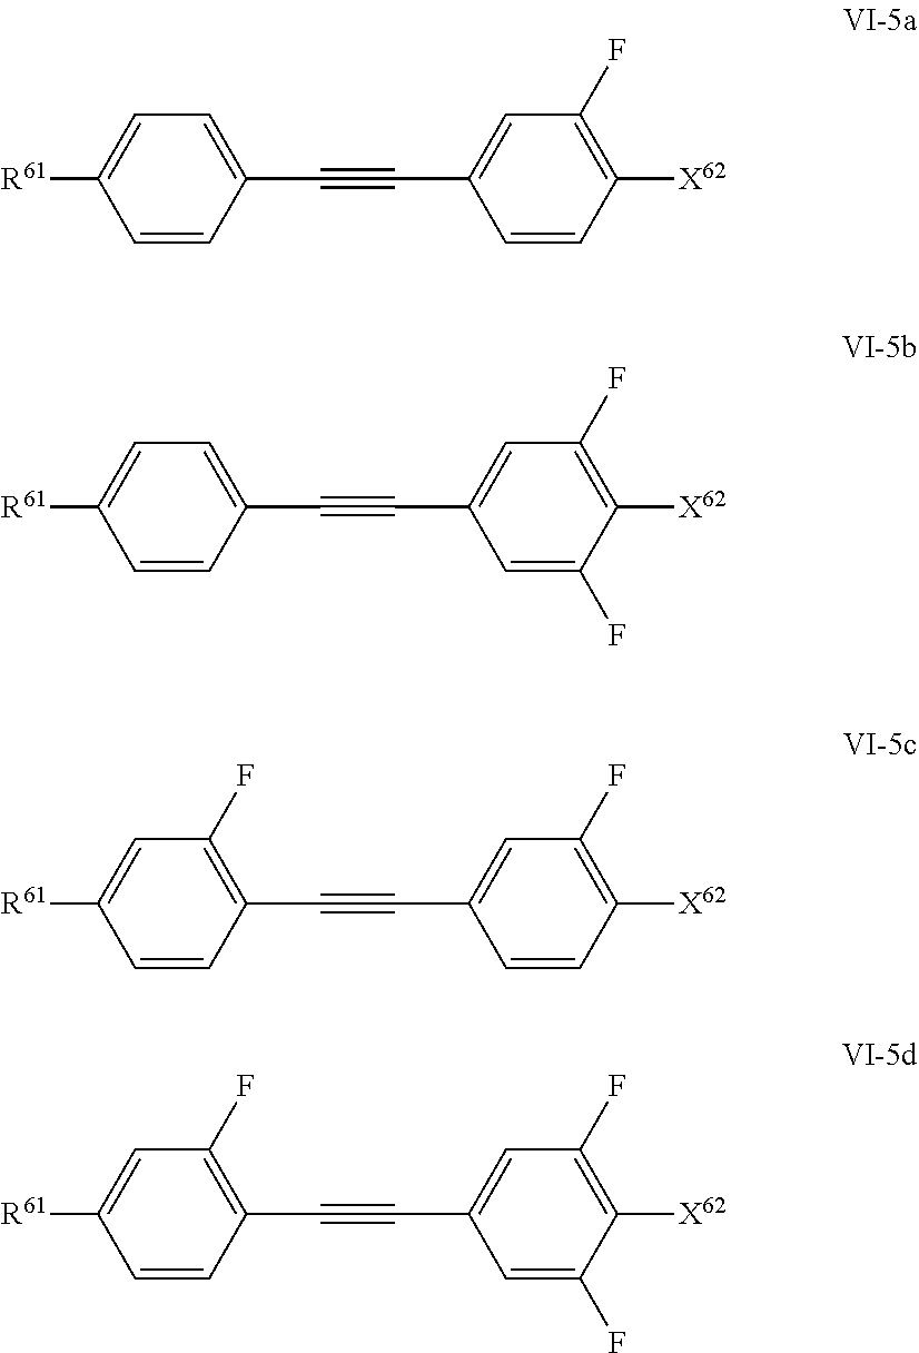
C1(C#CC2=CC=C([R61])C=C2)=CC(F)=C([X62])C=C1.C1(C#CC2=CC=C([R61])C=C2)=CC(F)=C([X62])C(F)=C1.C1(C#CC2=C(F)C=C([R61])C=C2)=CC(F)=C([X62])C=C1.C1(C#CC2=C(F)C=C([R61])C=C2)=CC(F)=C([X62])C(F)=C1
